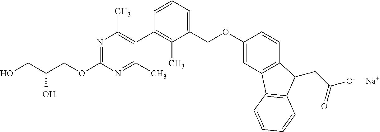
N1=C(OCC(CO)O)N=C(C)C(C2=C(C)C(COC3=CC4=C(C=C3)C(CC(=O)[O-])C3=C4C=CC=C3)=CC=C2)=C1C.[Na]
